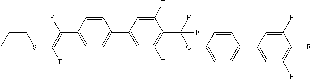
C1=CC(C(=C(F)SCCC)F)=CC=C1C1=CC(F)=C(C(OC2=CC=C(C3=CC(F)=C(F)C(F)=C3)C=C2)(F)F)C(F)=C1
